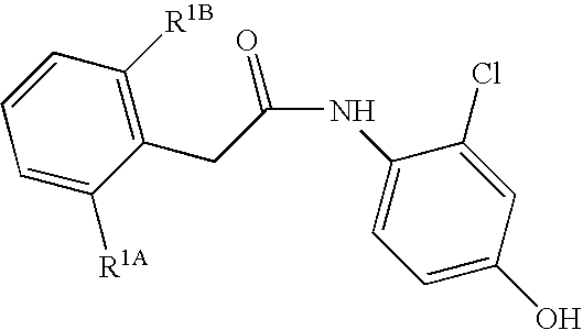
C1=C([R1A])C(CC(=O)NC2=CC=C(O)C=C2Cl)=C([R1B])C=C1
